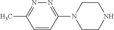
C1=CC(N2CCNCC2)=NN=C1C
